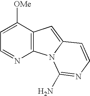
C1=C([OMe])C2=C(N=C1)N1C(=C2)C=CN=C1N
